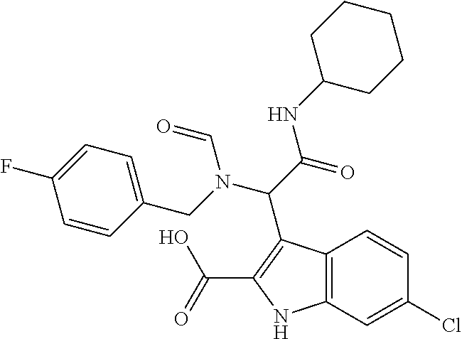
C(C1=C(C(=O)O)NC2=C1C=CC(Cl)=C2)(C(=O)NC1CCCCC1)N(CC1=CC=C(F)C=C1)C=O
